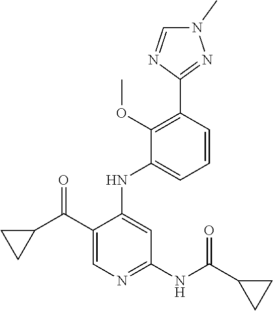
C1(C(C2CC2)=O)=CN=C(NC(C2CC2)=O)C=C1NC1=CC=CC(C2=NN(C)C=N2)=C1OC
